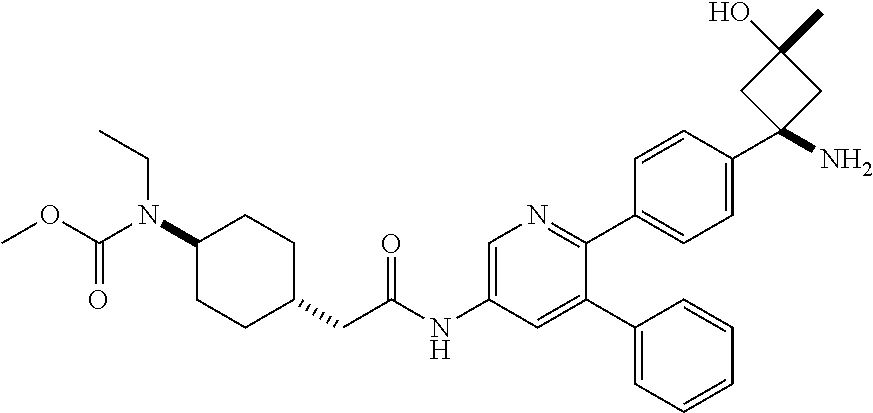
C1(N(C(=O)OC)CC)CCC(CC(NC2=CN=C(C3=CC=C(C4(N)CC(O)(C)C4)C=C3)C(C3=CC=CC=C3)=C2)=O)CC1
